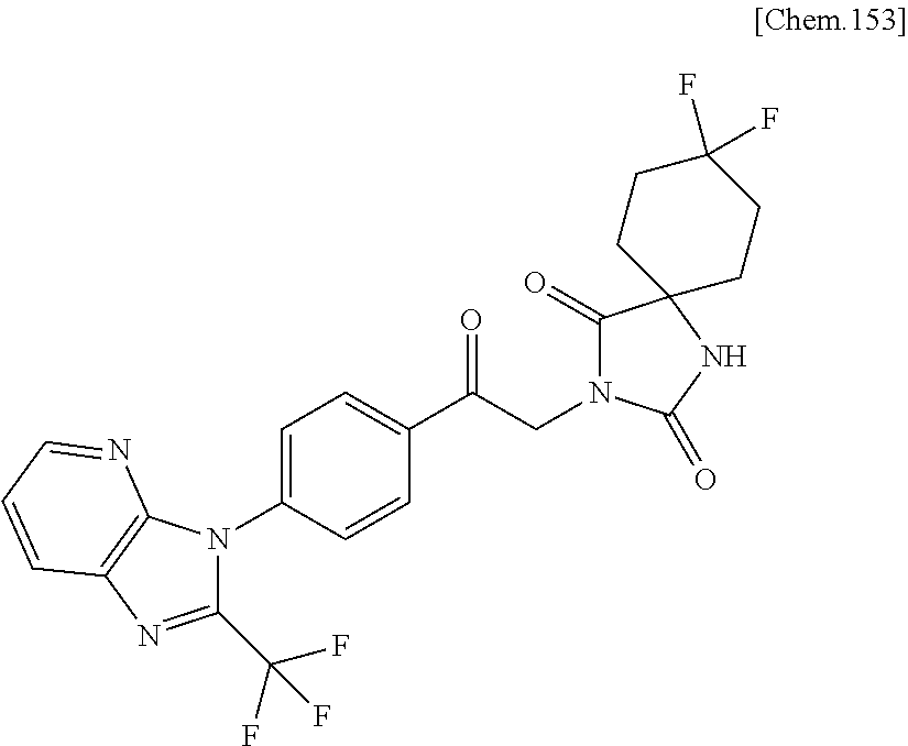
C1(C(F)(F)F)=NC2=C(N1C1=CC=C(C(CN3C(=O)C4(NC3=O)CCC(F)(F)CC4)=O)C=C1)N=CC=C2
